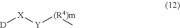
[D][X][Y][(R4)m]C
